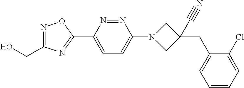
N1=C(CO)N=C(C2=CC=C(N3CC(C$N)(CC4=CC=CC=C4Cl)C3)N=N2)O1
